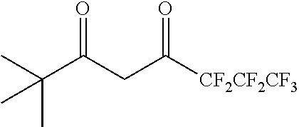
C(C(CC([CF2CF2CF3])=O)=O)(C)(C)C
